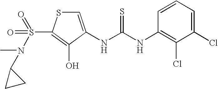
C1=C(NC(=S)NC2=C(Cl)C(Cl)=CC=C2)C(O)=C(S(=O)(=O)N(C)C2CC2)S1
